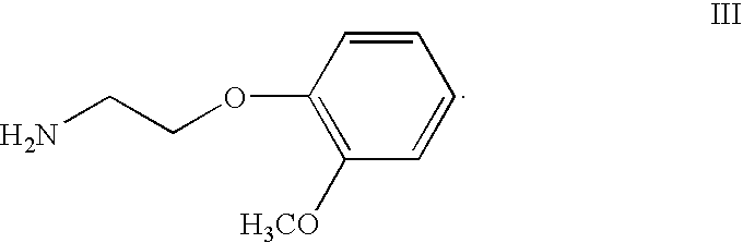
C1=CC(OCCN)=C([H3CO])C=C1
